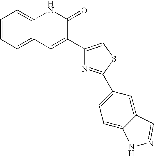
C1=CC=C2C(=C1)NC(=O)C(C1=CSC(C3=CC=C4C(=C3)C=NN4)=N1)=C2
